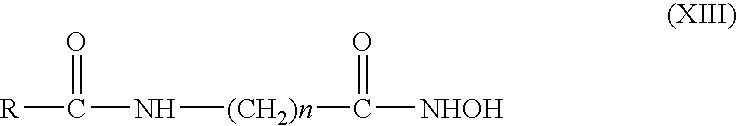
[R]C(=O)N[(CH2)n]C([NHOH])=O
